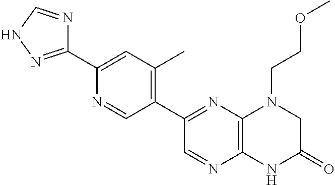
C1(C2=NC3=C(N=C2)NC(=O)CN3CCOC)=C(C)C=C(C2=NNC=N2)N=C1
